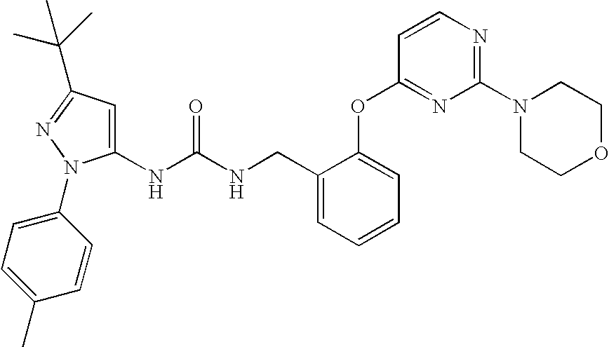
C1(NC(NCC2=CC=CC=C2OC2=NC(N3CCOCC3)=NC=C2)=O)=CC(C(C)(C)C)=NN1C1=CC=C(C)C=C1
